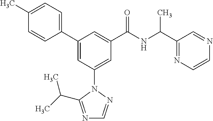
C1(C2=CC(N3N=CN=C3C(C)C)=CC(C(NC(C3=NC=CN=C3)C)=O)=C2)=CC=C(C)C=C1
